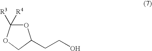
O1C([R3])([R4])OCC1CCO
